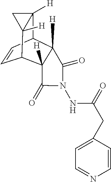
C1=CC2C3([H])C([H])(C1C1([H])C2([H])C1)C(=O)N(NC(=O)CC1=CC=NC=C1)C3=O
